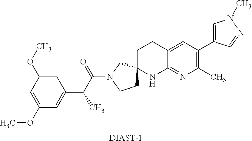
[DIAST-1].C1(OC)=CC(OC)=CC(C(C(N2CCC3(C2)CCC2=CC(C4=CN(C)N=C4)=C(C)N=C2N3)=O)C)=C1
